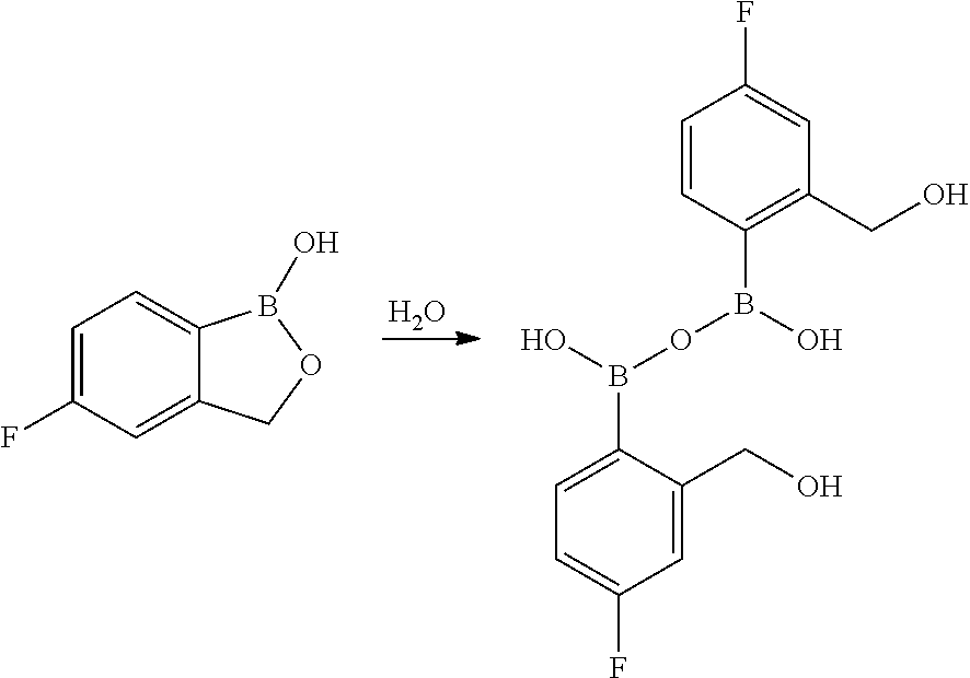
O.C1=C(F)C=C2C(=C1)B(O)OC2.C1=C(B(O)OB(C2=C(CO)C=C(F)C=C2)O)C(CO)=CC(F)=C1
